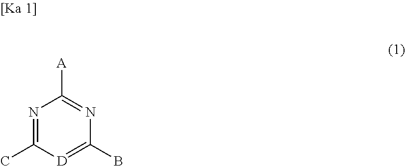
N1=C(C)[D]=C(B)N=C1[A]
